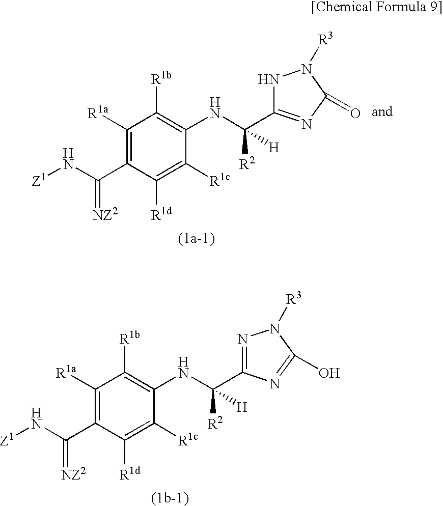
[Z1]NC(C1=C([R1a])C([R1b])=C(NC([H])([R2])C2=NC(=O)N([R3])N2)C([R1c])=C1[R1d])=[NZ2].[Z1]NC(C1=C([R1a])C([R1b])=C(NC([H])([R2])C2=NN([R3])C(O)=N2)C([R1c])=C1[R1d])=[NZ2]
